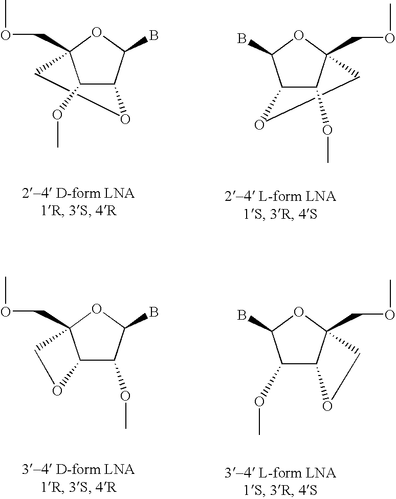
O1C(B)C2OCC1(COC)C2OC.O1C2(COC)COC(C1B)C2OC.O1C(B)C(OC)C2C1(COC)CO2.O1C2(COC)COC2C(OC)C1B
